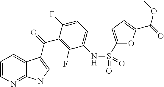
C12=NC=CC=C1C(C(=O)C1=C(F)C(NS(C3=CC=C(C(=O)OC)O3)(=O)=O)=CC=C1F)=CN2
